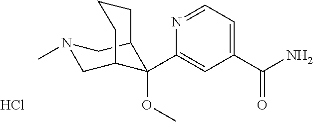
C1(C(N)=O)=CC=NC(C2(OC)C3CN(C)CC2CCC3)=C1.Cl
